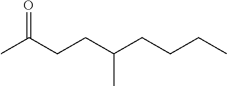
CC(CCC(CCCC)C)=O
